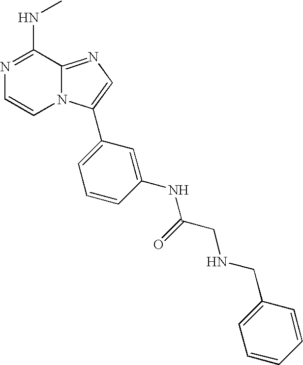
N1=C(NC)C2=NC=C(C3=CC=CC(NC(=O)CNCC4=CC=CC=C4)=C3)N2C=C1
